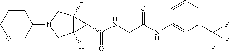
C1N(C2COCCC2)CC2([H])C(C(NCC(NC3=CC(C(F)(F)F)=CC=C3)=O)=O)C12[H]
